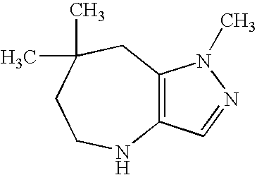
C12=C(NCCC(C)(C)C1)C=NN2C
